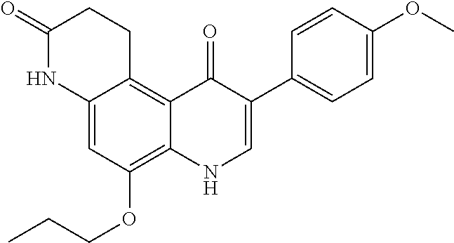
C12=CC(OCCC)=C3C(=C1CCC(=O)N2)C(=O)C(C1=CC=C(OC)C=C1)=CN3
